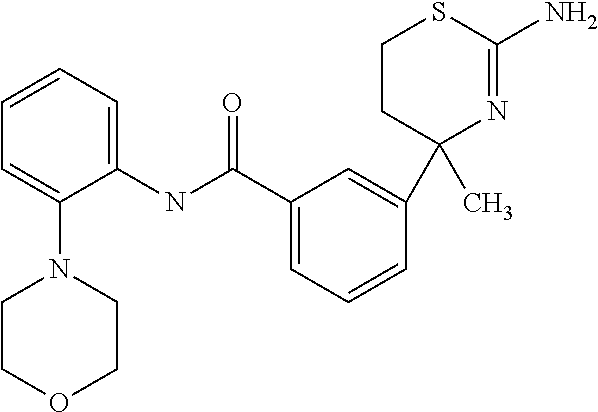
C1(C(NC2=CC=CC=C2N2CCOCC2)=O)=CC=CC(C2(C)N=C(N)SCC2)=C1
